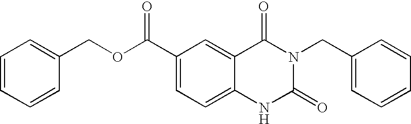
C1=CC=CC(COC(=O)C2=CC=C3C(=C2)C(=O)N(CC2=CC=CC=C2)C(=O)N3)=C1
